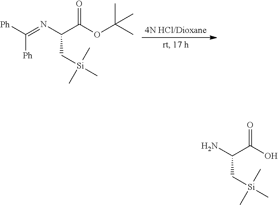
NC(C(=O)O)C[Si](C)(C)C.C([Ph])([Ph])=NC(C(=O)OC(C)(C)C)C[Si](C)(C)C
